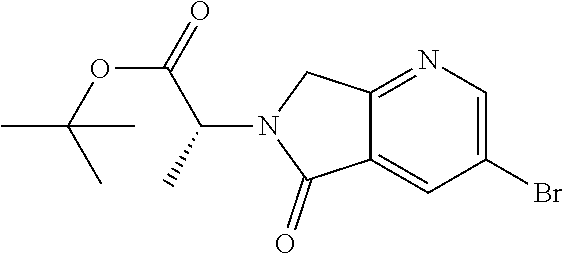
C1(Br)=CN=C2C(=C1)C(=O)N(C(C)C(=O)OC(C)(C)C)C2
